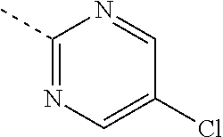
C1(C)=NC=C(Cl)C=N1
